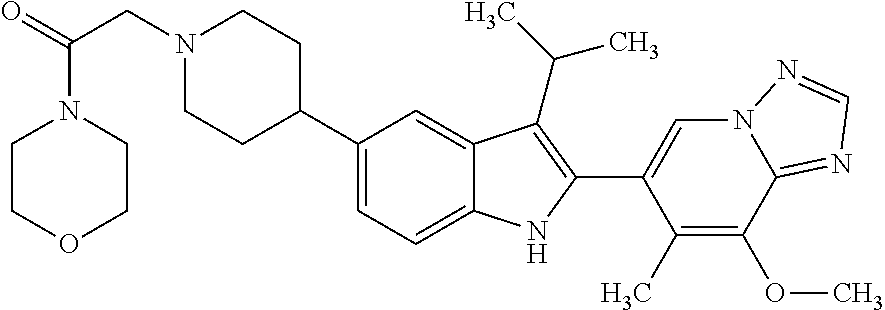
N1(CC(=O)N2CCOCC2)CCC(C2=CC=C3C(=C2)C(C(C)C)=C(C2=CN4C(=NC=N4)C(OC)=C2C)N3)CC1
